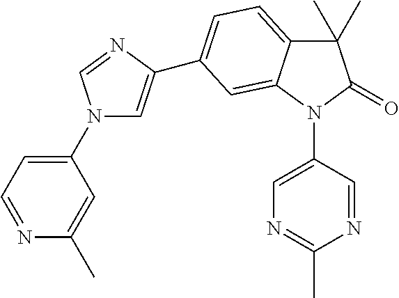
C1(C)(C)C2=CC=C(C3=CN(C4=CC=NC(C)=C4)C=N3)C=C2N(C2=CN=C(C)N=C2)C1=O
